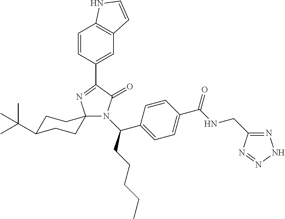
C1(C2=NC3(N(C(CCCCC)C4=CC=C(C(NCC5=NNN=N5)=O)C=C4)C2=O)CCC(C(C)(C)C)CC3)=CC2=C(C=C1)NC=C2
